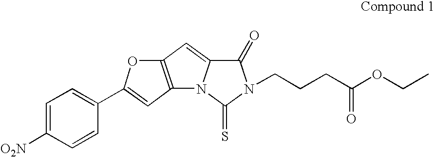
C12=C(C=C(C3=CC=C([O2N])C=C3)O1)N1C(=C2)C(=O)N(CCCC(OCC)=O)C1=S
